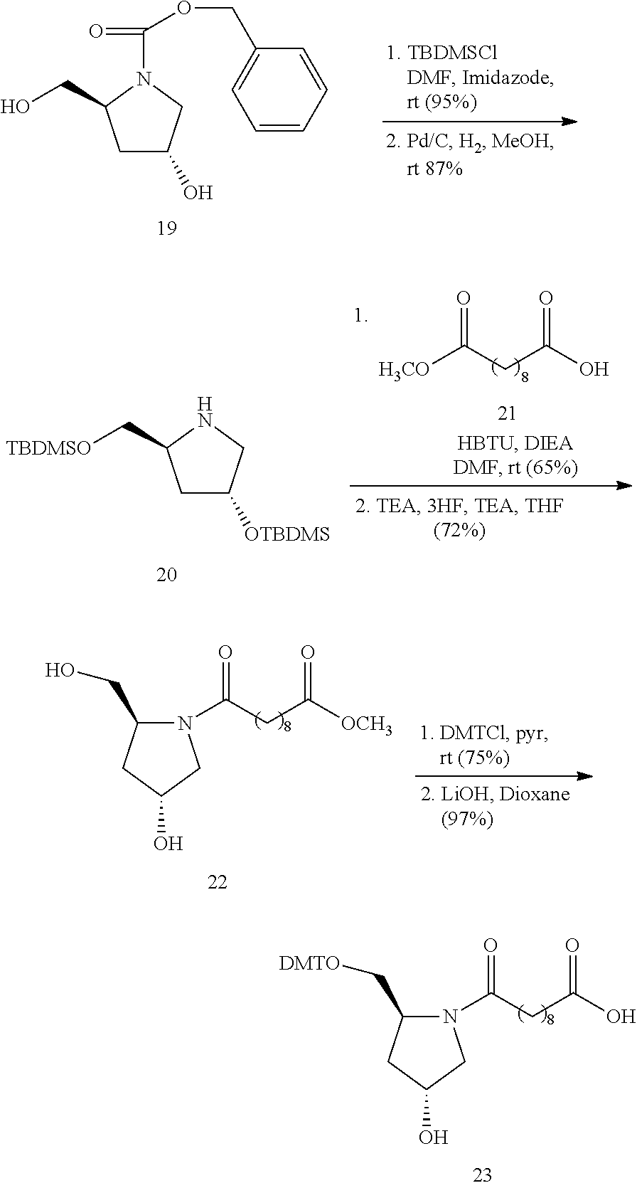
C(N1C(CO)CC(O)C1)(=O)OCC1=CC=CC=C1.N1C(C[TBDMSO])CC([OTBDMS])C1.[H3CO]C(CC(O)=O)=O.C1(CO)N(C(CC([OCH3])=O)=O)CC(O)C1.C1(C[DMTO])N(C(CC(O)=O)=O)CC(O)C1
